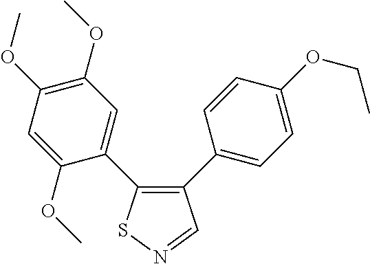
C1=C(OC)C(C2=C(C3=CC=C(OCC)C=C3)C=NS2)=CC(OC)=C1OC
